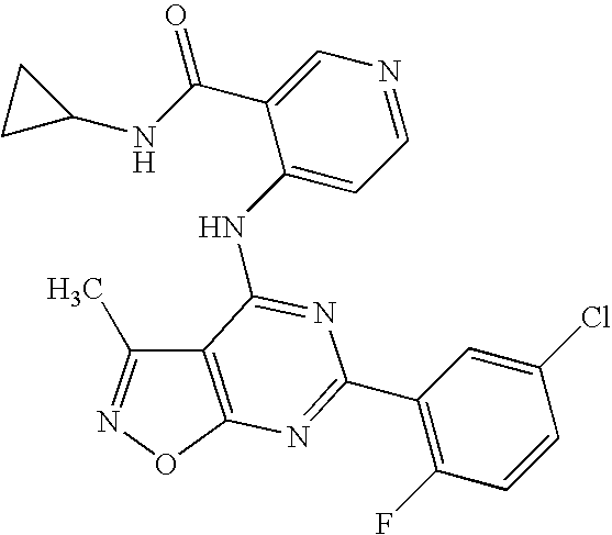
C12=C(ON=C1C)N=C(C1=C(F)C=CC(Cl)=C1)N=C2NC1=CC=NC=C1C(NC1CC1)=O
